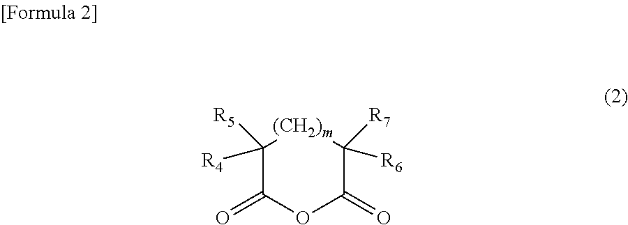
C1([R5])([R4])C(=O)OC(=O)C([R7])([R6])[(CH2)m]1
